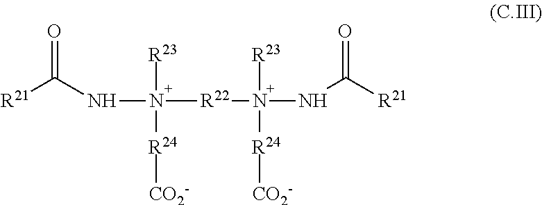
[R21]C(NN([R22]N([R23])([R24][CO2-])NC([R21])=O)([R23])[R24][CO2-])=O
